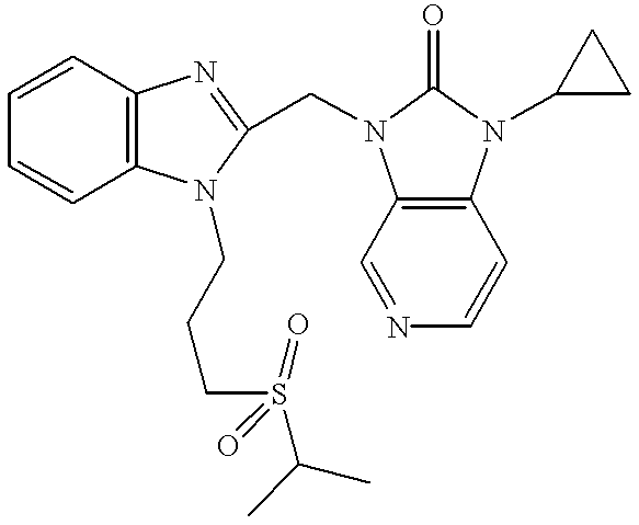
C1=CC2=C(C=C1)N(CCCS(C(C)C)(=O)=O)C(CN1C3=C(N(C4CC4)C1=O)C=CN=C3)=N2
